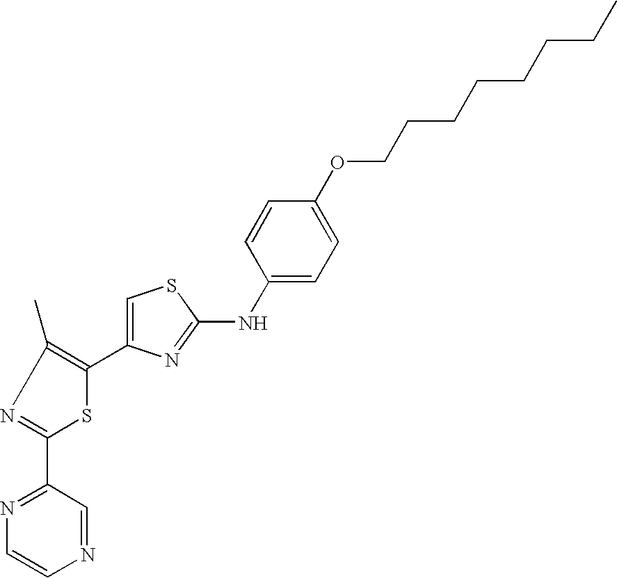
C1(C2=CSC(NC3=CC=C(OCCCCCCCC)C=C3)=N2)=C(C)N=C(C2=NC=CN=C2)S1
